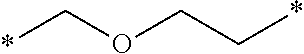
*COCC*
